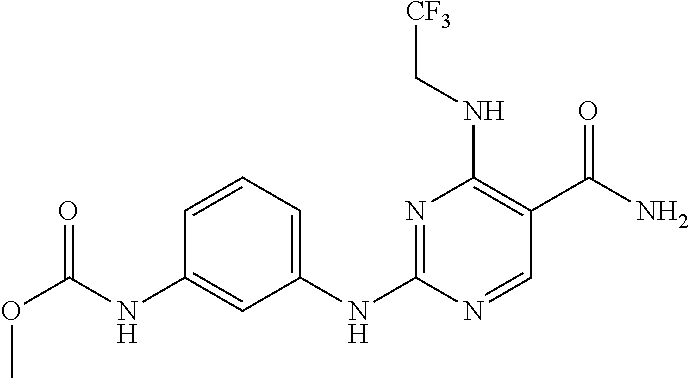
O(C(NC1=CC(NC2=NC(NC[CF3])=C(C(N)=O)C=N2)=CC=C1)=O)C
